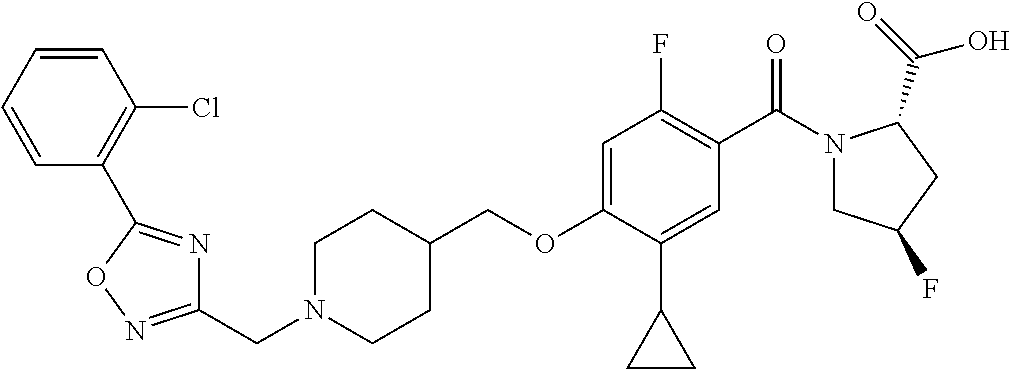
C1(CN2CCC(COC3=CC(F)=C(C(N4CC(F)CC4C(=O)O)=O)C=C3C3CC3)CC2)=NOC(C2=C(Cl)C=CC=C2)=N1
